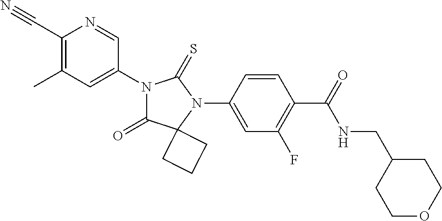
C1(C#N)=C(C)C=C(N2C(=O)C3(N(C4=CC(F)=C(C(NCC5CCOCC5)=O)C=C4)C2=S)CCC3)C=N1
